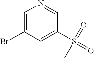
C1=C(Br)C=C(S(=O)(=O)C)C=N1
